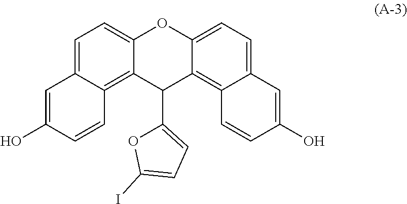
C1=C2C(=C3C(=C1)OC1=CC=C4C(=C1C3C1=CC=C(I)O1)C=CC(O)=C4)C=CC(O)=C2
